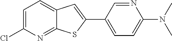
C1=C(Cl)N=C2C(=C1)C=C(C1=CC=C(N(C)C)N=C1)S2
